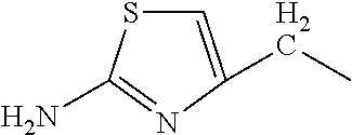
C1=C(CC)N=C(N)S1
